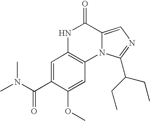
C1=C(C(N(C)C)=O)C(OC)=CC2=C1NC(=O)C1=CN=C(C(CC)CC)N21
